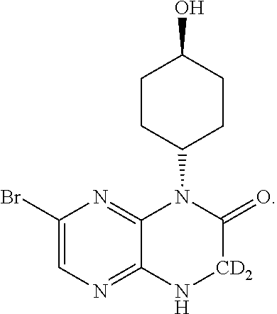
C1(Br)=CN=C2C(=N1)N(C1CCC(O)CC1)C(=O)[CD2]N2
